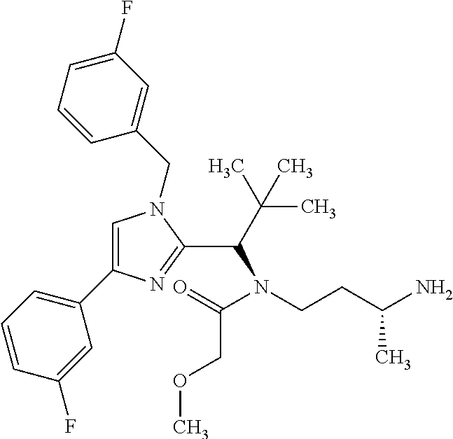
C1(C2=CC=CC(F)=C2)=CN(CC2=CC(F)=CC=C2)C(C(N(C(COC)=O)CCC(C)N)C(C)(C)C)=N1
